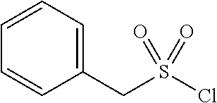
C(S(Cl)(=O)=O)C1=CC=CC=C1
